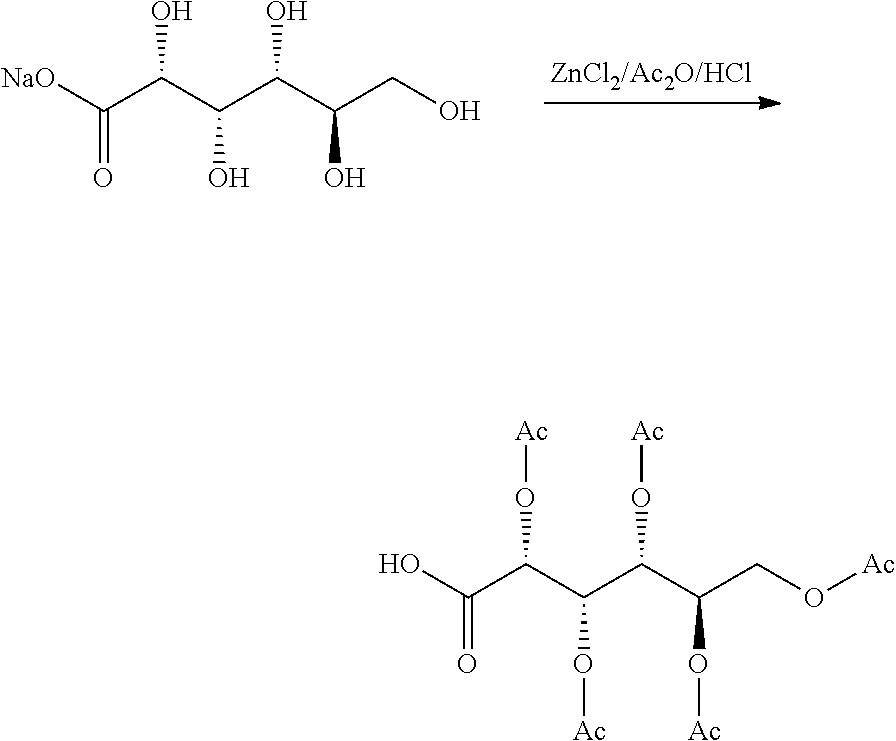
[NaO]C(C(C(C(C(CO)O)O)O)O)=O.OC(C(C(C(C(CO[Ac])O[Ac])O[Ac])O[Ac])O[Ac])=O
